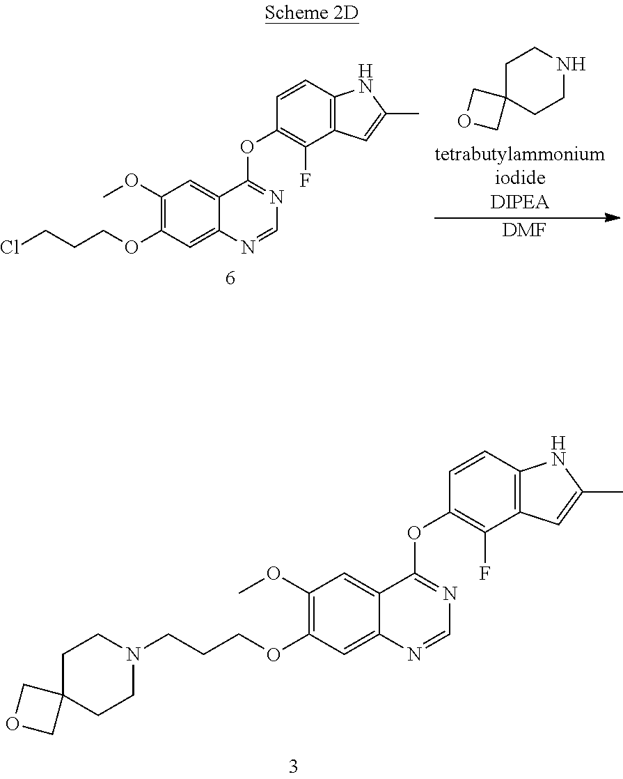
C1(OC)=C(OCCCCl)C=C2C(=C1)C(OC1=C(F)C3=C(C=C1)NC(C)=C3)=NC=N2.C1CC2(CCN1)COC2.[DMF].C1(OC)=C(OCCCN2CCC3(CC2)COC3)C=C2C(=C1)C(OC1=C(F)C3=C(C=C1)NC(C)=C3)=NC=N2
